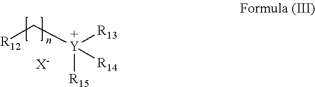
[R12]C[Y]([R13])([R15])[R14].[X-]
